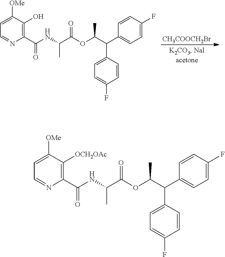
C1=CC(C(C(OC(C(NC(C2=C([OCH2OAc])C([OMe])=CC=N2)=O)C)=O)C)C2=CC=C(F)C=C2)=CC=C1F.C1=CC(C(C(OC(C(NC(C2=C(O)C([OMe])=CC=N2)=O)C)=O)C)C2=CC=C(F)C=C2)=CC=C1F.[CH3COOCH2Br]
